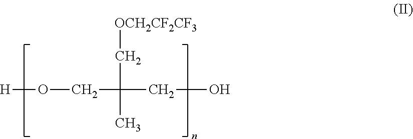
[H]OCC(C[OCH2CF2CF3])(C)CO
